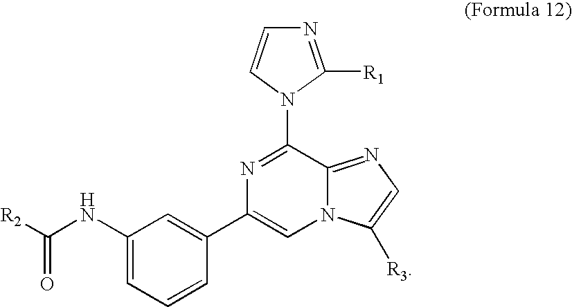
C1=CC(C2=CN3C(=NC=C3[R3])C(N3C([R1])=NC=C3)=N2)=CC(NC([R2])=O)=C1
